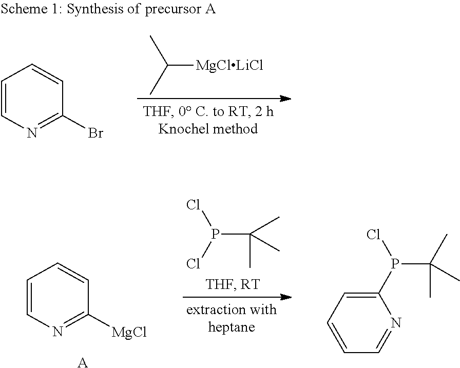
P(C(C)(C)C)(Cl)Cl.C1=CN=C([MgCl])C=C1.C1(P(Cl)C(C)(C)C)=CC=CC=N1.[A].C([MgClLiCl])(C)C.C1=CN=C(Br)C=C1
